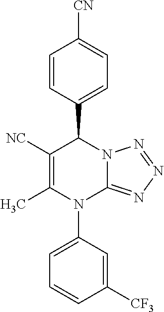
C1=CC(C2C([NC])=C(C)N(C3=CC=CC([CF3])=C3)C3=NN=NN23)=CC=C1[CN]
